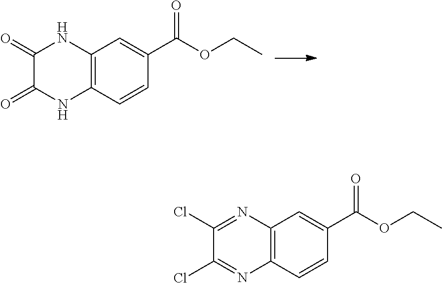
C12=C(C=CC(C(OCC)=O)=C1)NC(=O)C(=O)N2.C12=C(C=CC(C(OCC)=O)=C1)N=C(Cl)C(Cl)=N2
